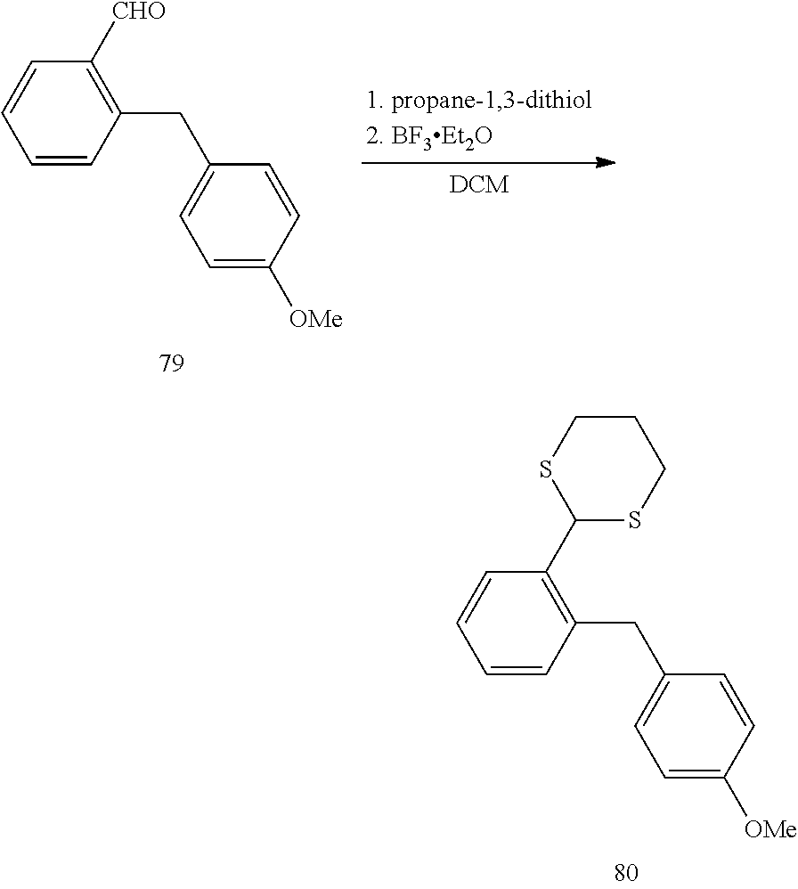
C1=CC(CC2=CC=C([OMe])C=C2)=C([CHO])C=C1.C1=CC(CC2=CC=C([OMe])C=C2)=C(C2SCCCS2)C=C1
